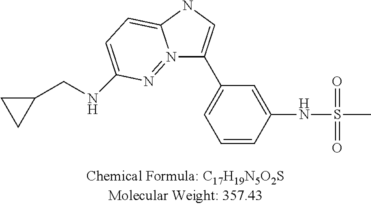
C1=CC(NS(=O)(=O)C)=CC(C2=CNC3=CC=C(NCC4CC4)N=N23)=C1
